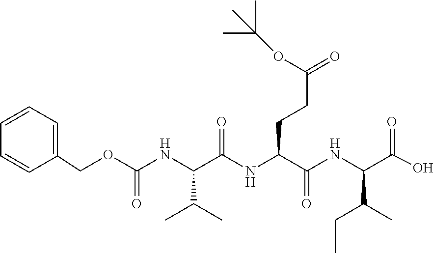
C1=CC=C(COC(NC(C(NC(C(=O)NC(C(CC)C)C(O)=O)CCC(OC(C)(C)C)=O)=O)C(C)C)=O)C=C1
